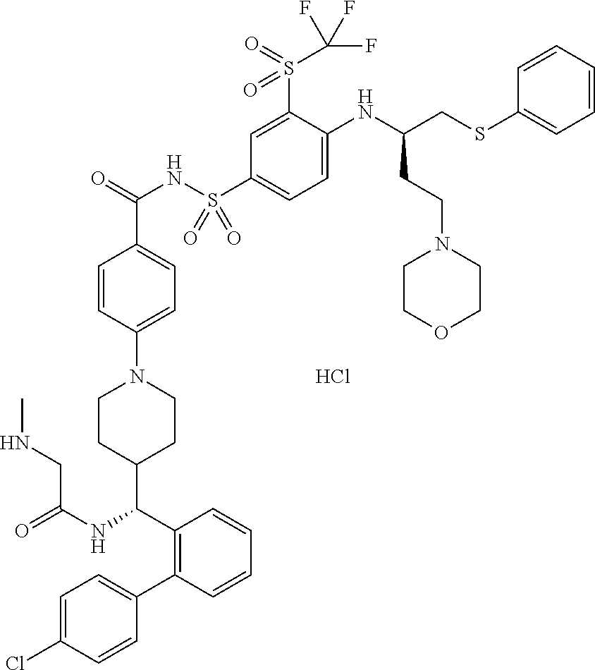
Cl.C1=CC(N2CCC(C(C3=C(C4=CC=C(Cl)C=C4)C=CC=C3)NC(CNC)=O)CC2)=CC=C1C(=O)NS(C1=CC=C(NC(CSC2=CC=CC=C2)CCN2CCOCC2)C(S(=O)(=O)C(F)(F)F)=C1)(=O)=O
